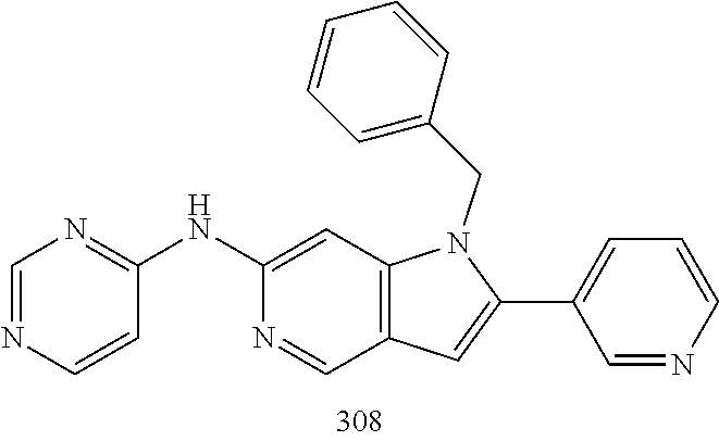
C1(C2=CC3=C(C=C(NC4=NC=NC=C4)N=C3)N2CC2=CC=CC=C2)=CC=CN=C1
